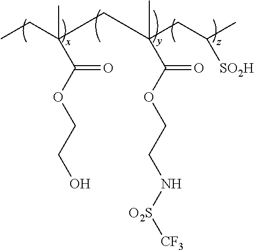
CCC(C)(C(OCCO)=O)CC(CC(C)[SO2H])(C)C(OCCN[O2S][CF3])=O
